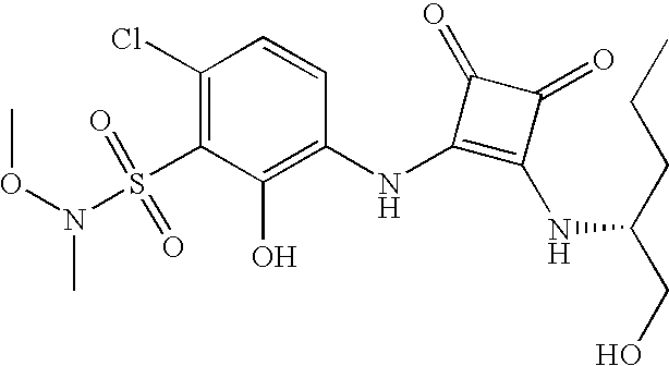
O(N(S(C1=C(Cl)C=CC(NC2=C(NC(CCC)CO)C(=O)C2=O)=C1O)(=O)=O)C)C
